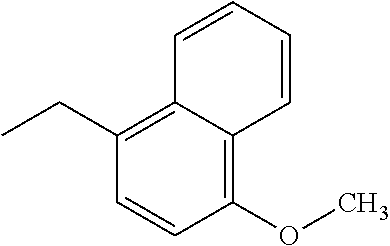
C1(CC)=C2C(=C(OC)C=C1)C=CC=C2
